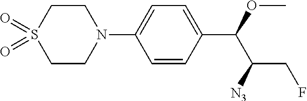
C1=CC(C(OC)C([N3])CF)=CC=C1N1CCS(=O)(=O)CC1
